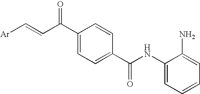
C1(NC(C2=CC=C(C(C=C[Ar])=O)C=C2)=O)=CC=CC=C1N
